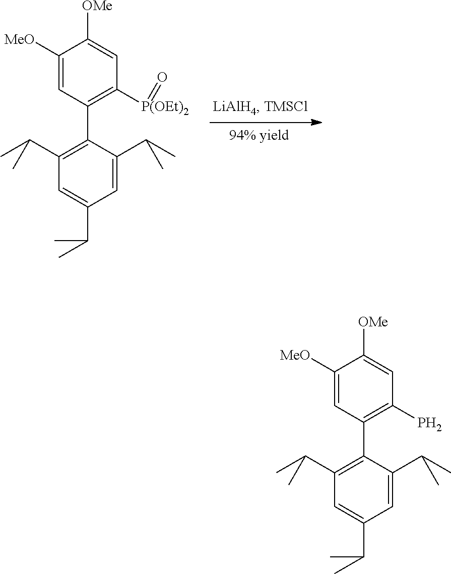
C1(C2=C(C(C)C)C=C(C(C)C)C=C2C(C)C)=C([P(OEt)2]=O)C=C([OMe])C([MeO])=C1.C1(C2=C(C(C)C)C=C(C(C)C)C=C2C(C)C)=C(P)C=C([OMe])C([MeO])=C1
